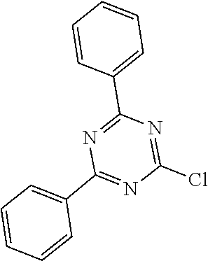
N1=C(Cl)N=C(C2=CC=CC=C2)N=C1C1=CC=CC=C1
